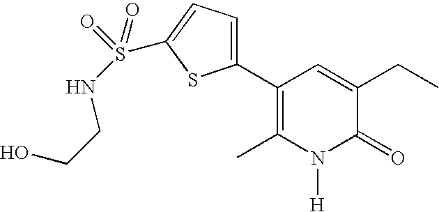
C1(C2=CC=C(S(=O)(=O)NCCO)S2)=C(C)N([H])C(=O)C(CC)=C1
